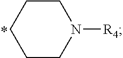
C1CN([R4])CCC1
